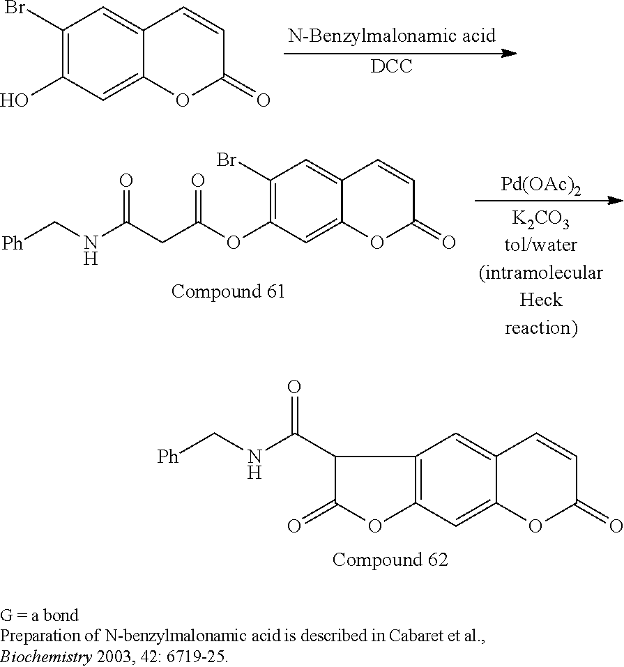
C1(Br)=C(O)C=C2C(=C1)C=CC(=O)O2.[DCC].C12=C(C=C3C(=C1)C=CC(=O)O3)OC(=O)C2C(NC[Ph])=O.C1(Br)=C(OC(CC(NC[Ph])=O)=O)C=C2C(=C1)C=CC(=O)O2.[Pd(OAc)2]
